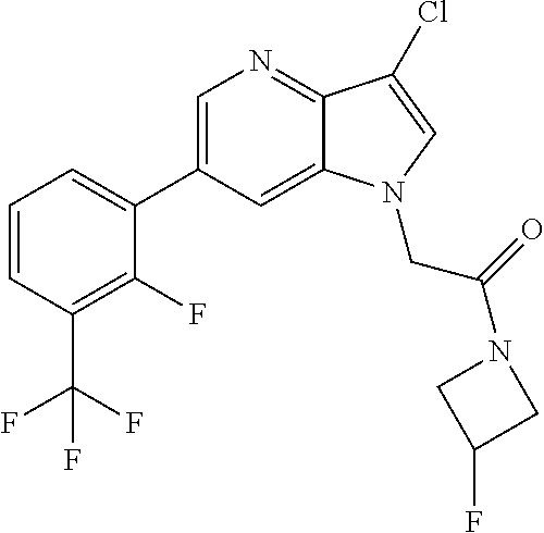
C1=C(C2=CC=CC(C(F)(F)F)=C2F)C=C2C(=N1)C(Cl)=CN2CC(N1CC(F)C1)=O
